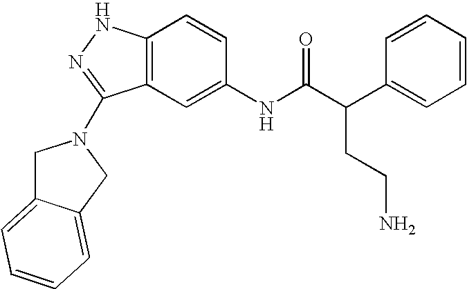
C12=C(C=C(NC(C(C3=CC=CC=C3)CCN)=O)C=C1)C(N1CC3=CC=CC=C3C1)=NN2
